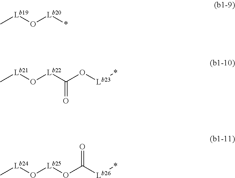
[Lb19](O[Lb20]*)C.[Lb22](C(O[Lb23]*)=O)O[Lb21]C.[Lb25](OC([Lb26]*)=O)O[Lb24]C
